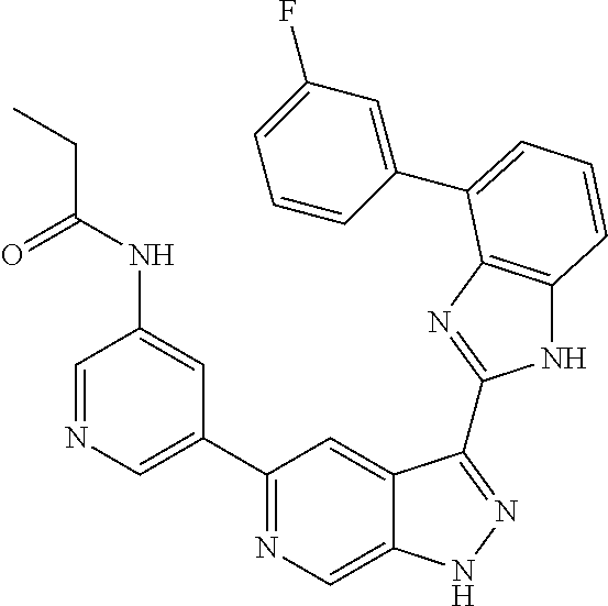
C1=NC=C(C2=NC=C3C(=C2)C(C2=NC4=C(N2)C=CC=C4C2=CC(F)=CC=C2)=NN3)C=C1NC(CC)=O
